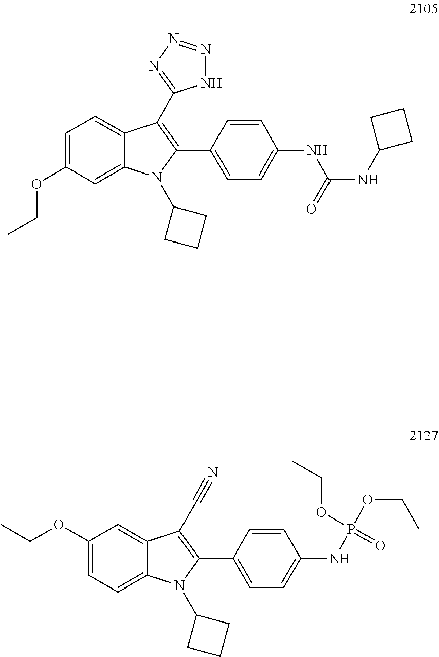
C1=C(OCC)C=C2C(=C1)C(C1=NN=NN1)=C(C1=CC=C(NC(=O)NC3CCC3)C=C1)N2C1CCC1.C1(OCC)=CC=C2C(=C1)C(C#N)=C(C1=CC=C(NP(OCC)(=O)OCC)C=C1)N2C1CCC1
